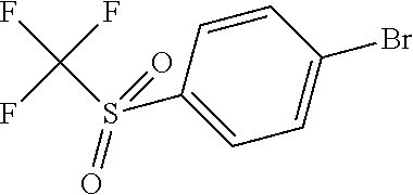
C1=CC(S(C(F)(F)F)(=O)=O)=CC=C1Br
